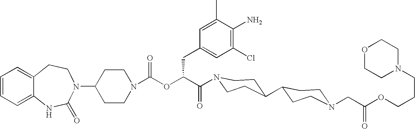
C12=CC=CC=C1NC(=O)N(C1CCN(C(OC(C(=O)N3CCC(C4CCN(CC(OCCCN5CCOCC5)=O)CC4)CC3)CC3=CC(Cl)=C(N)C(C)=C3)=O)CC1)CC2
